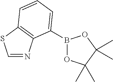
B1(C2=CC=CC3=C2N=CS3)OC(C)(C)C(C)(C)O1
